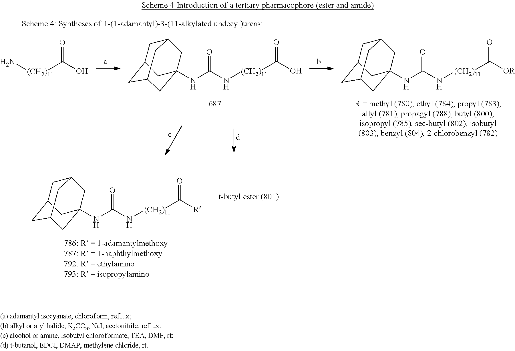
C1C2CC3CC(NC(=O)N[(CH2)11]C(O)=O)(CC1C3)C2.C1C2CC3CC(NC(=O)N[(CH2)11]C([OR])=O)(CC1C3)C2.N[(CH2)11]C(O)=O.C1C2CC3CC(NC(=O)N[(CH2)11]C([R])=O)(CC1C3)C2
